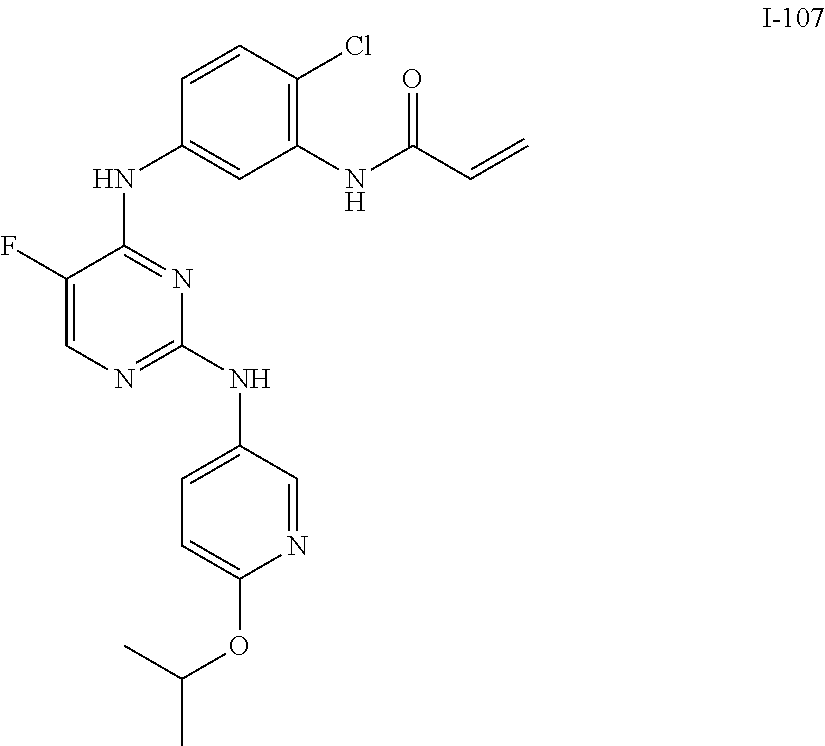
FC1=CN=C(NC2=CC=C(OC(C)C)N=C2)N=C1NC1=CC(NC(C=C)=O)=C(Cl)C=C1
